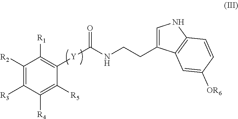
C1([R2])=C([R3])C([R4])=C([R5])C([Y]C(NCCC2=CNC3=C2C=C([OR6])C=C3)=O)=C1[R1]
